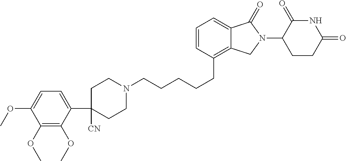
C(CCC1=C2C(=CC=C1)C(=O)N(C1C(=O)NC(=O)CC1)C2)CCN1CCC(C2=CC=C(OC)C(OC)=C2OC)([CN])CC1
